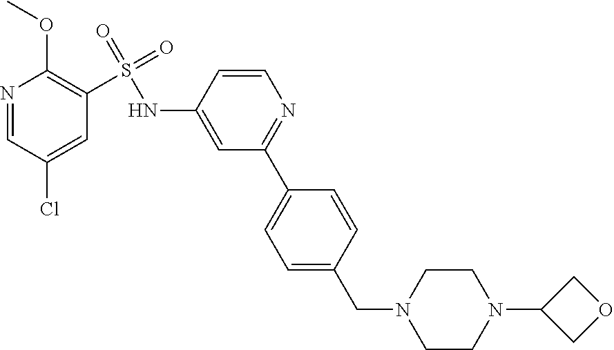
C1=C(CN2CCN(C3COC3)CC2)C=CC(C2=NC=CC(NS(=O)(=O)C3=C(OC)N=CC(Cl)=C3)=C2)=C1
